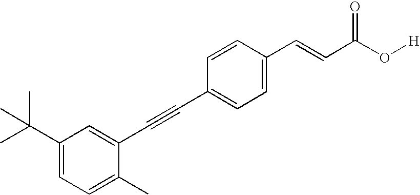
C1=C(C=CC(O[H])=O)C=CC(C#CC2=CC(C(C)(C)C)=CC=C2C)=C1
